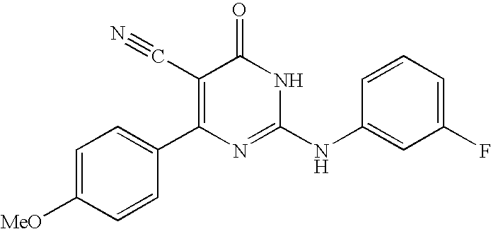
C1=CC(C2=C(C#N)C(=O)NC(NC3=CC(F)=CC=C3)=N2)=CC=C1[MeO]
